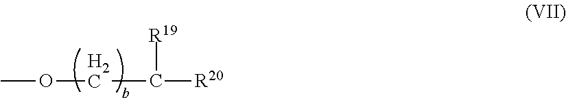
COCC([R20])[R19]
